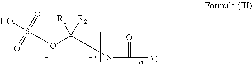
O(C([R1])([R2])[X]C(=O)[Y])S(O)(=O)=O
